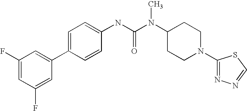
C1(F)=CC(F)=CC(C2=CC=C(NC(N(C3CCN(C4=NN=CS4)CC3)C)=O)C=C2)=C1
